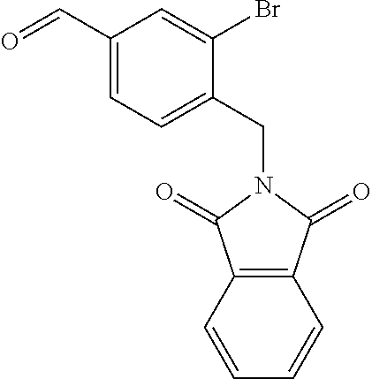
C1(C=O)=CC=C(CN2C(=O)C3=C(C2=O)C=CC=C3)C(Br)=C1
